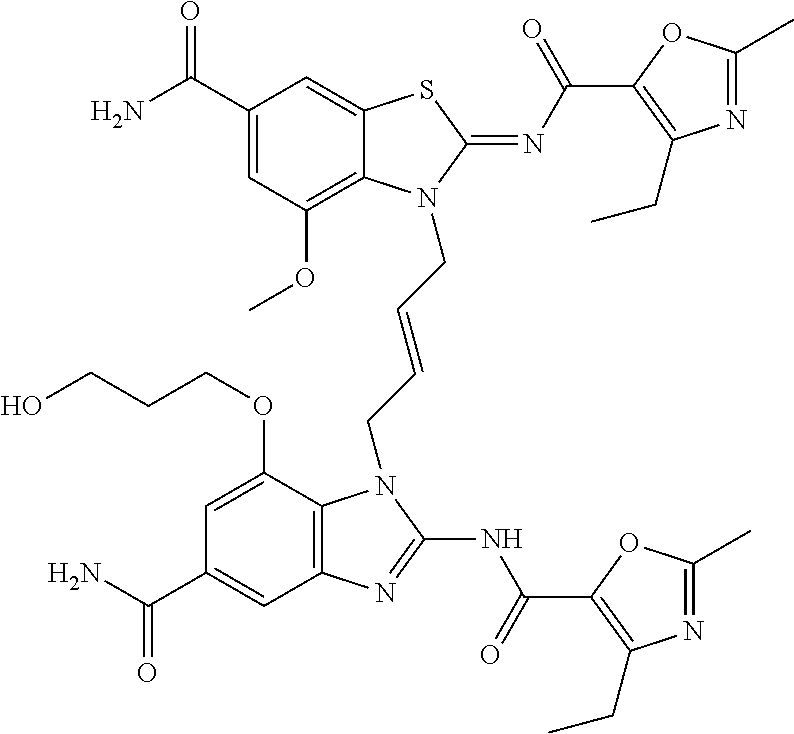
C1(C(N)=O)=CC(OC)=C2C(=C1)SC(=NC(=O)C1=C(CC)N=C(C)O1)N2CC=CCN1C2=C(C=C(C(N)=O)C=C2OCCCO)N=C1NC(=O)C1=C(CC)N=C(C)O1
